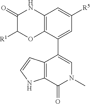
C12=C(C(C3=CN(C)C(=O)C4=C3C=CN4)=CC([R5])=C1)OC([R1])C(=O)N2
